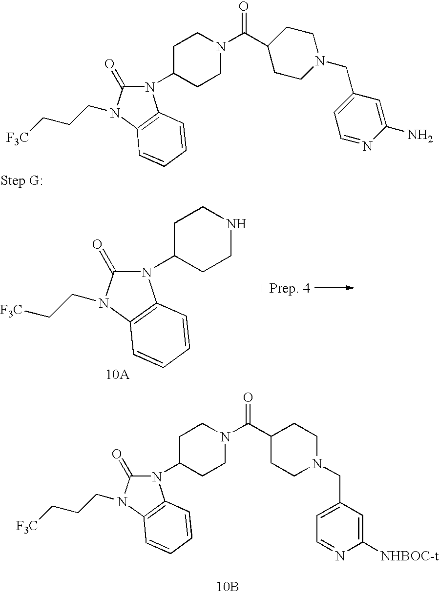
N1(C2CCN(C(=O)C3CCN(CC4=CC=NC(N)=C4)CC3)CC2)C(=O)N(CCC[F3C])C2=C1C=CC=C2.N1(C2CCNCC2)C(=O)N(CC[F3C])C2=C1C=CC=C2.[10A].N1(C2CCN(C(=O)C3CCN(CC4=CC=NC([NHBOC-t])=C4)CC3)CC2)C(=O)N(CCC[F3C])C2=C1C=CC=C2.[10B]
